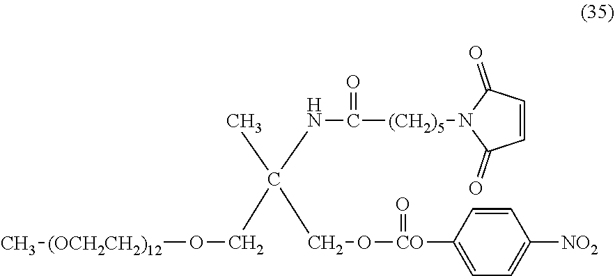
O([(OCH2CH2)12]C)CC(C)(NC(=O)[(CH2)5]N1C(=O)C=CC1=O)CO[CO](=O)C1=CC=C([NO2])C=C1
